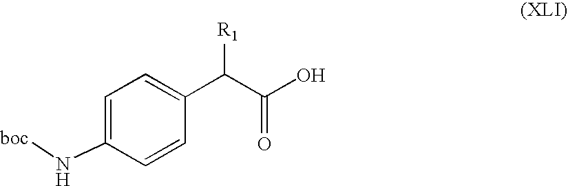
C1=C(N[boc])C=CC(C(C(O)=O)[R1])=C1
